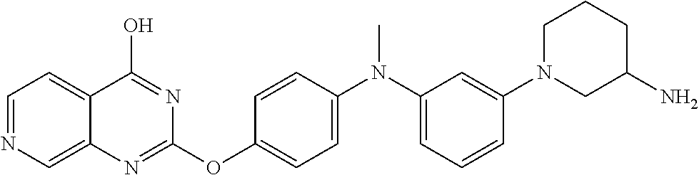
C1=NC=C2C(=C1)C(O)=NC(OC1=CC=C(N(C)C3=CC=CC(N4CC(N)CCC4)=C3)C=C1)=N2
